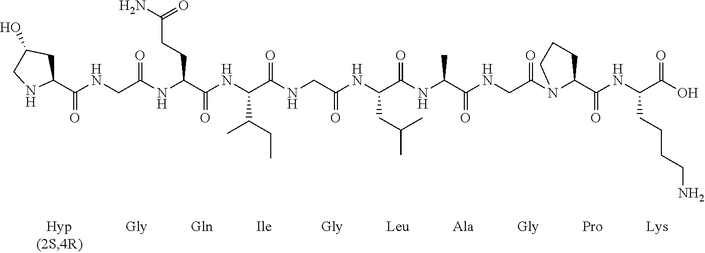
C1(C(NCC(NC(C(NC(C(NCC(NC(C(NC(C(NCC(N2C(C(NC(C(O)=O)CCCCN)=O)CCC2)=O)=O)C)=O)CC(C)C)=O)=O)C(C)CC)=O)CCC(N)=O)=O)=O)CC(O)CN1
